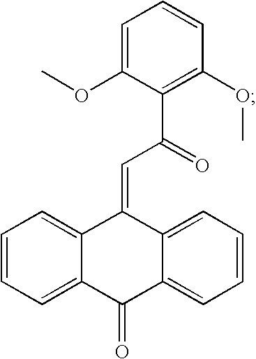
C12=CC=CC=C1C(=CC(=O)C1=C(OC)C=CC=C1OC)C1=CC=CC=C1C2=O
